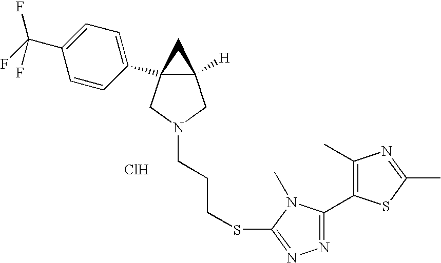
Cl.C12([H])CN(CCCSC3=NN=C(C4=C(C)N=C(C)S4)N3C)CC1(C1=CC=C(C(F)(F)F)C=C1)C2
